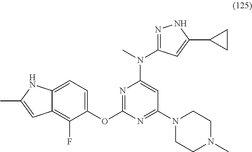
C12=C(F)C(OC3=NC(N(C4=NNC(C5CC5)=C4)C)=CC(N4CCN(C)CC4)=N3)=CC=C1NC(C)=C2
